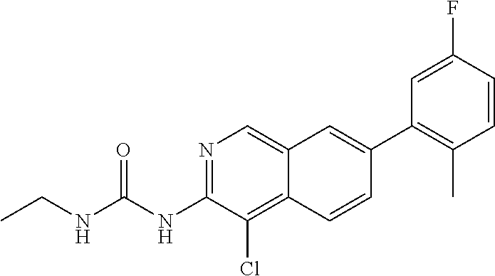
N1=C(NC(=O)NCC)C(Cl)=C2C(=C1)C=C(C1=C(C)C=CC(F)=C1)C=C2
